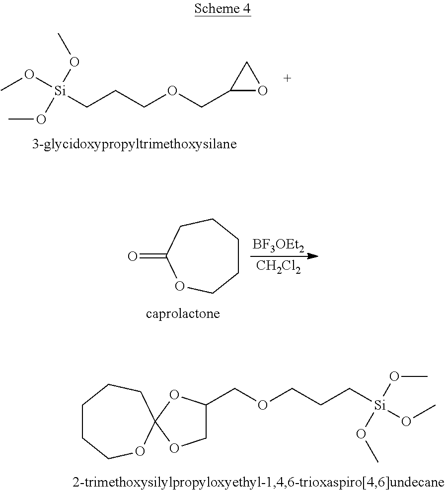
O=C1OCCCCC1.[BF3OEt2].[CH2Cl2].CO[Si](CCCOCC1OC1)(OC)OC.C1C(COCCC[Si](OC)(OC)OC)OC2(CCCCCO2)O1
